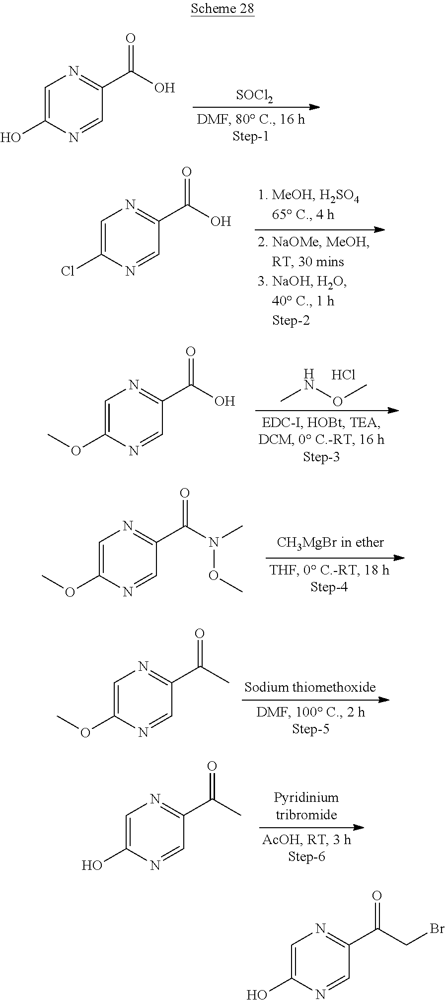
C1=C(O)N=CC(C(O)=O)=N1.[SOCl2].C1=C(Cl)N=CC(C(O)=O)=N1.C1=C(OC)N=CC(C(O)=O)=N1.CNOC.Cl.C1=C(OC)N=CC(C(N(C)OC)=O)=N1.C1=C(OC)N=CC(C(C)=O)=N1.C1=C(O)N=CC(C(C)=O)=N1.C1=C(O)N=CC(C(CBr)=O)=N1
